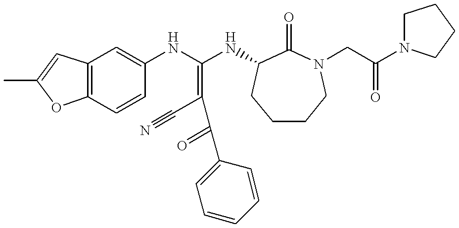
C12=C(C=CC(NC(NC3C(=O)N(CC(N4CCCC4)=O)CCCC3)=C(C#N)C(=O)C3=CC=CC=C3)=C1)OC(C)=C2
